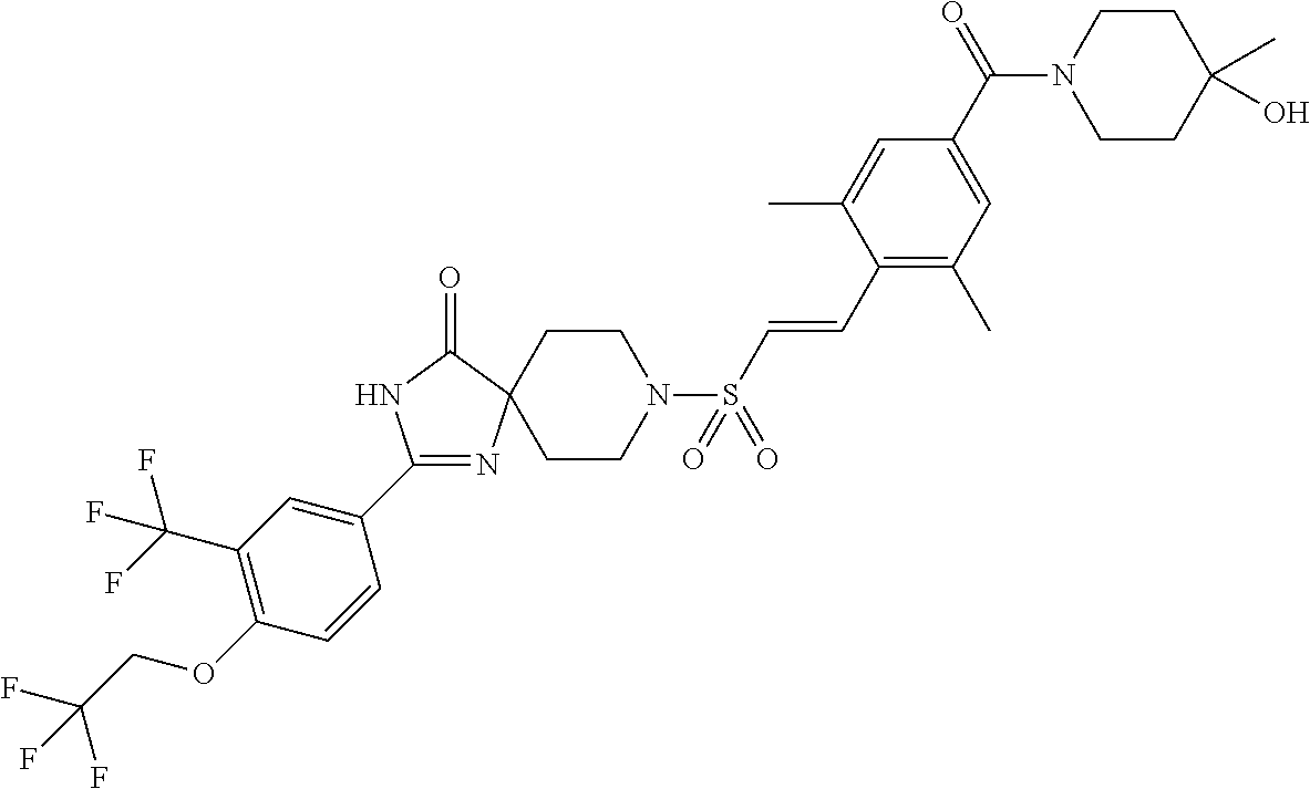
C1(C2=CC(C(F)(F)F)=C(OCC(F)(F)F)C=C2)=NC2(C(=O)N1)CCN(S(C=CC1=C(C)C=C(C(N3CCC(O)(C)CC3)=O)C=C1C)(=O)=O)CC2
